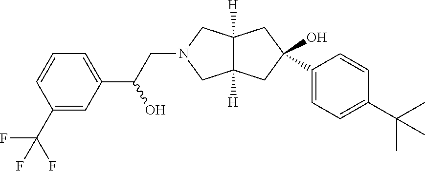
C12([H])C([H])(CC(O)(C3=CC=C(C(C)(C)C)C=C3)C1)CN(CC(C1=CC=CC(C(F)(F)F)=C1)O)C2
